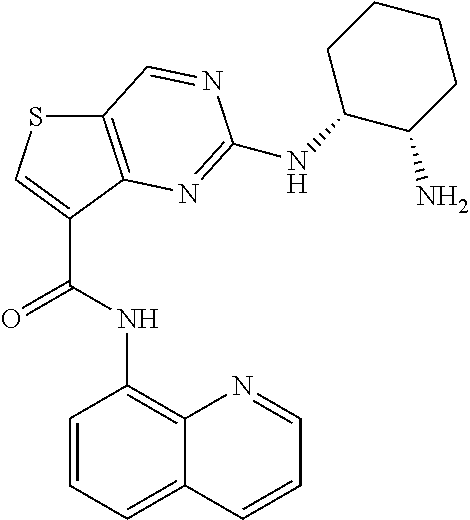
C1=CC=C2C(=C1NC(C1=CSC3=C1N=C(NC1CCCCC1N)N=C3)=O)N=CC=C2
